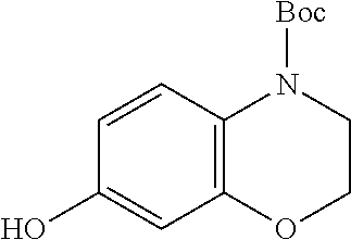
C12=C(C=CC(O)=C1)N([Boc])CCO2
